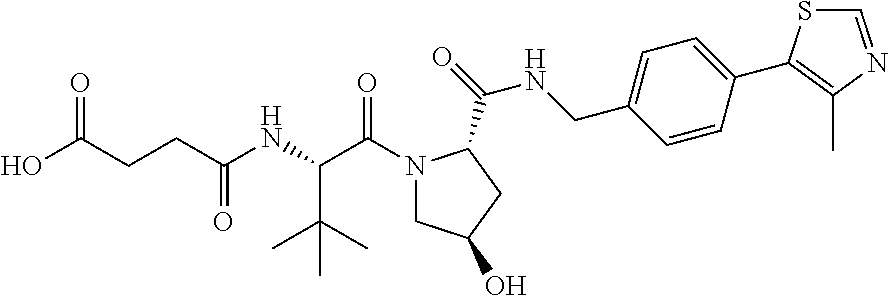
N1(C(C(NC(CCC(O)=O)=O)C(C)(C)C)=O)CC(O)CC1C(=O)NCC1=CC=C(C2=C(C)N=CS2)C=C1
